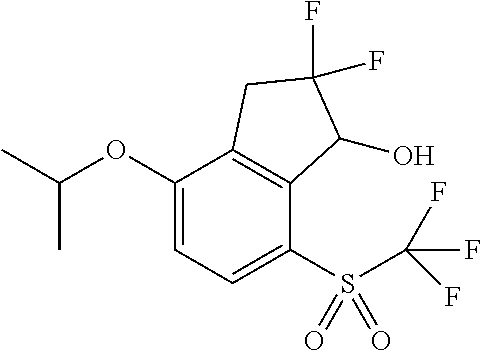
C1(OC(C)C)=CC=C(S(C(F)(F)F)(=O)=O)C2=C1CC(F)(F)C2O
